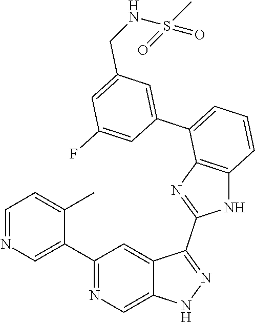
C1(C2=CN=CC=C2C)=NC=C2C(=C1)C(C1=NC3=C(N1)C=CC=C3C1=CC(CNS(C)(=O)=O)=CC(F)=C1)=NN2
